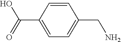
C1=CC(C(O)=O)=CC=C1CN
